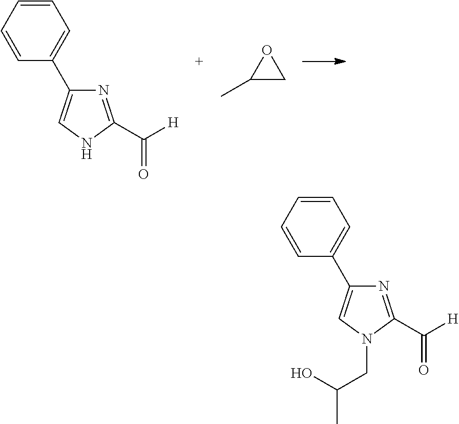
N1=C(C([H])=O)NC=C1C1=CC=CC=C1.C1(C)CO1.N1=C(C([H])=O)N(CC(C)O)C=C1C1=CC=CC=C1
